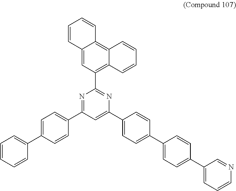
N1=C(C2=CC=C(C3=CC=CC=C3)C=C2)C=C(C2=CC=C(C3=CC=C(C4=CC=CN=C4)C=C3)C=C2)N=C1C1=C2C(=C3C(=C1)C=CC=C3)C=CC=C2
